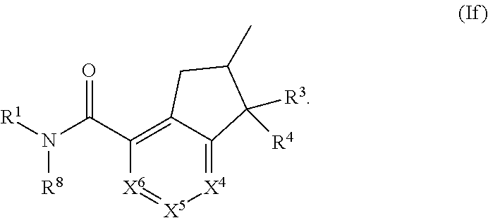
[X4]1=C2C(=C(C(N([R1])[R8])=O)[X6]=[X5]1)CC(C)C2([R3])[R4]
